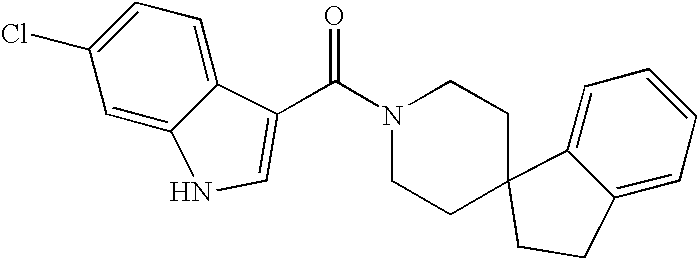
C1(Cl)=CC=C2C(=C1)NC=C2C(N1CCC2(CC1)C1=CC=CC=C1CC2)=O
